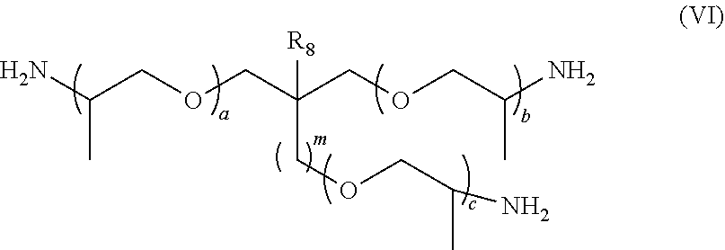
NC(COCC(COCC(N)C)([R8])COCC(N)C)C
